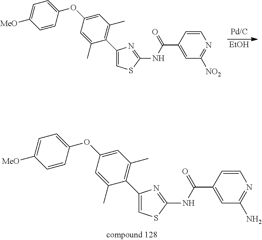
C1=C([MeO])C=CC(OC2=CC(C)=C(C3=CSC(NC(C4=CC(N)=NC=C4)=O)=N3)C(C)=C2)=C1.[EtOH].C1=C([MeO])C=CC(OC2=CC(C)=C(C3=CSC(NC(C4=CC([NO2])=NC=C4)=O)=N3)C(C)=C2)=C1
